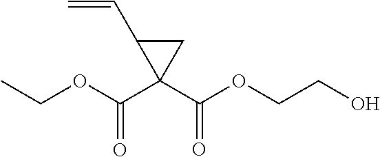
C(OC(C1(C(OCCO)=O)CC1C=C)=O)C
